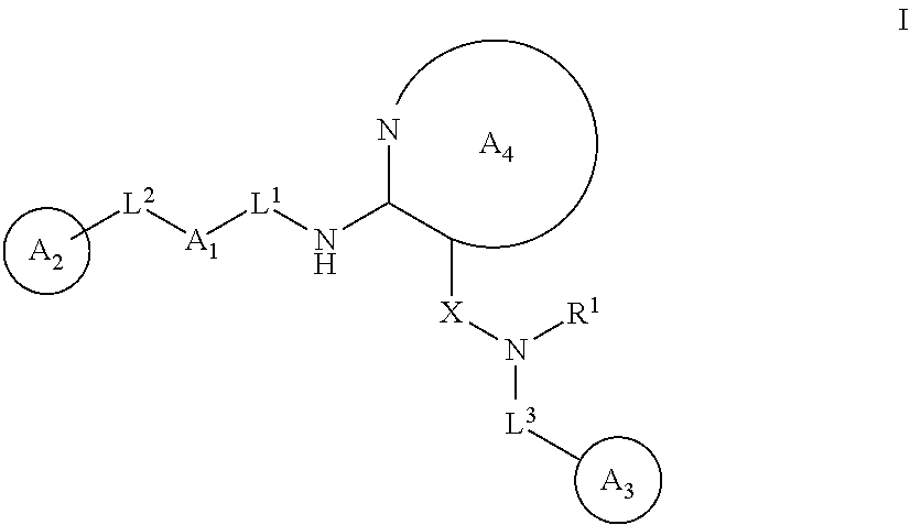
[L2]([A1][L1]NC(C[X]N([R1])[L3]C)N)C.[A2].[A4].[A3]
